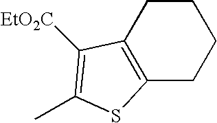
C12=C(CCCC1)C([EtO2C])=C(C)S2
